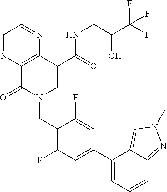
C1=NC2=C(N=C1)C(C(=O)NCC(C(F)(F)F)O)=CN(CC1=C(F)C=C(C3=CC=CC4=NN(C)C=C34)C=C1F)C2=O
